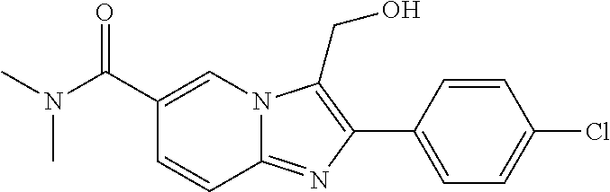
C1=CC2=NC(C3=CC=C(Cl)C=C3)=C(CO)N2C=C1C(N(C)C)=O
